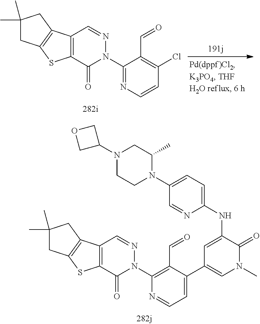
C12=C(C(=O)N(C3=NC=CC(Cl)=C3C=O)N=C1)SC1=C2CC(C)(C)C1.C12=C(C(=O)N(C3=C(C=O)C(C4=CN(C)C(=O)C(NC5=CC=C(N6C(C)CN(C7COC7)CC6)C=N5)=C4)=CC=N3)N=C1)SC1=C2CC(C)(C)C1
